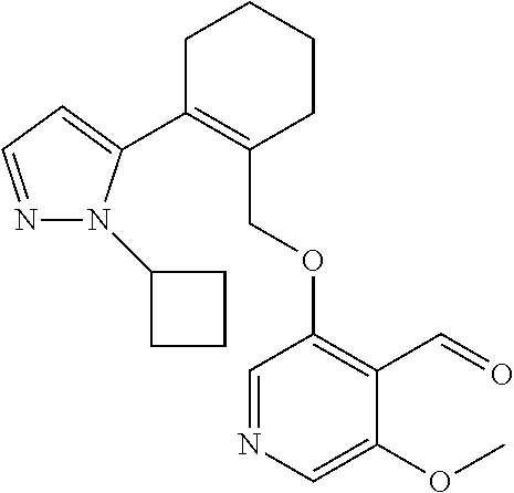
C1C(C2=CC=NN2C2CCC2)=C(COC2=C(C=O)C(OC)=CN=C2)CCC1
